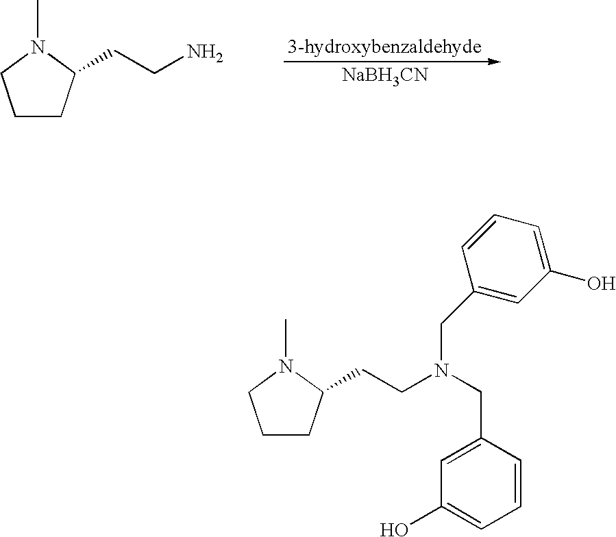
C1CC(CCN(CC2=CC(O)=CC=C2)CC2=CC(O)=CC=C2)N(C)C1.C1CC(CCN)N(C)C1.[NaBH3CN]
